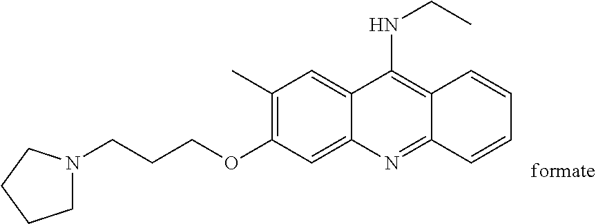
C1(C)=C(OCCCN2CCCC2)C=C2C(=C1)C(NCC)=C1C(=N2)C=CC=C1
